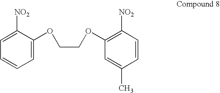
C1=C([NO2])C(OCCOC2=C([NO2])C=CC(C)=C2)=CC=C1
